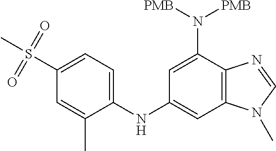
C12=C(C=C(NC3=CC=C(S(C)(=O)=O)C=C3C)C=C1N([PMB])[PMB])N(C)C=N2
